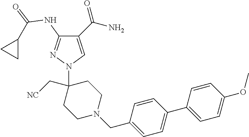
C1(C(N)=O)=CN(C2(C[NC])CCN(CC3=CC=C(C4=CC=C(OC)C=C4)C=C3)CC2)N=C1NC(=O)C1CC1
